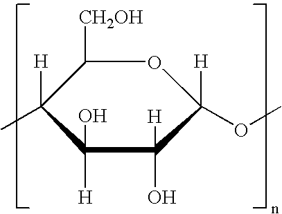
C1([CH2OH])C(C)([H])C(O)([H])C([H])(O)C([H])(OC)O1
